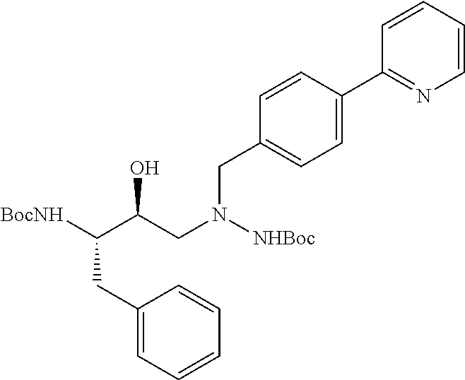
[BocNH]C(C(CN([NHBoc])CC1=CC=C(C2=NC=CC=C2)C=C1)O)CC1=CC=CC=C1
